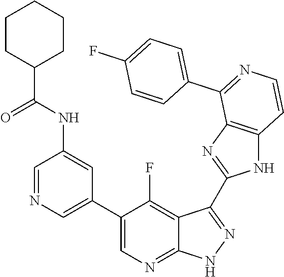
C1=NC=C(C2=CN=C3C(=C2F)C(C2=NC4=C(N2)C=CN=C4C2=CC=C(F)C=C2)=NN3)C=C1NC(C1CCCCC1)=O
